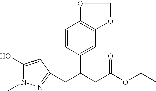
C(CC1=NN(C)C(O)=C1)(CC(OCC)=O)C1=CC2=C(OCO2)C=C1
